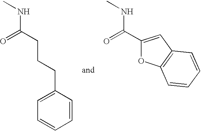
C1(CCCC(NC)=O)=CC=CC=C1.C(=O)(NC)C1=CC2=C(O1)C=CC=C2
